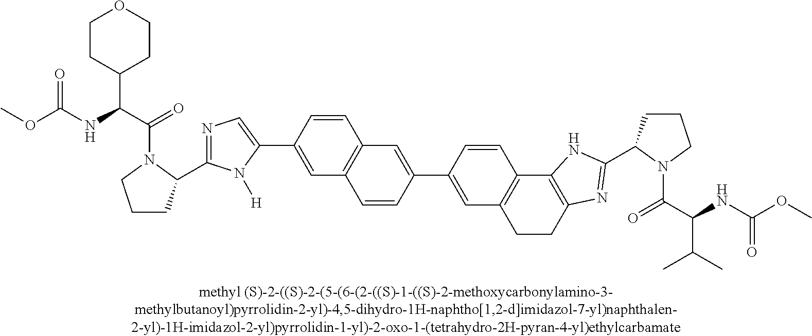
C1CC(C(C(=O)N2CCCC2C2=NC=C(C3=CC4=C(C=C3)C=C(C3=CC5=C(C=C3)C3=C(CC5)N=C(C5CCCN5C(C(NC(OC)=O)C(C)C)=O)N3)C=C4)N2[H])NC(OC)=O)CCO1
